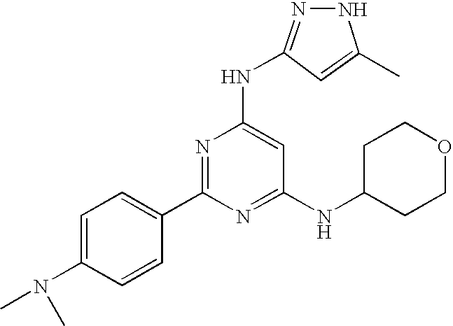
C1=C(N(C)C)C=CC(C2=NC(NC3=NNC(C)=C3)=CC(NC3CCOCC3)=N2)=C1.[H]
